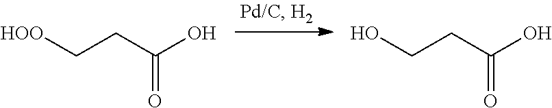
[HOO]CCC(=O)O.OCCC(=O)O
